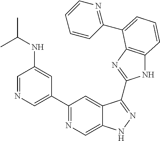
C1=NC=C(C2=NC=C3C(=C2)C(C2=NC4=C(N2)C=CC=C4C2=NC=CC=C2)=NN3)C=C1NC(C)C
